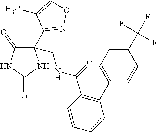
C1(C(NCC2(C3=NOC=C3C)C(=O)NC(=O)N2)=O)=C(C2=CC=C(C(F)(F)F)C=C2)C=CC=C1
